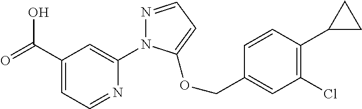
C(C1=CC=NC(N2N=CC=C2OCC2=CC(Cl)=C(C3CC3)C=C2)=C1)(=O)O
